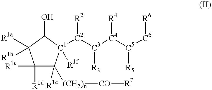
C1([R1c])([R1d])C([(CH2)n][CO][R7])([R1e])[C1]([C2]([C3]([C4]([C5]([C6][R6])[R5])[R4])[R3])[R2])([R1f])C(O)C1([R1a])[R1b]
